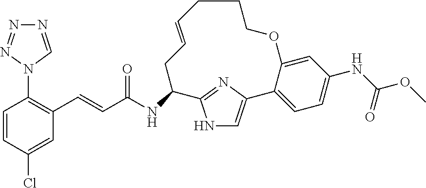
C1=CC(Cl)=CC(C=CC(NC2C3=NC(=CN3)C3=CC=C(NC(OC)=O)C=C3OCCCC=CC2)=O)=C1N1C=NN=N1
